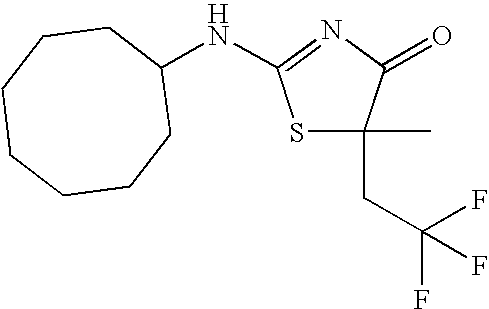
S1C(C)(CC(F)(F)F)C(=O)N=C1NC1CCCCCCC1
